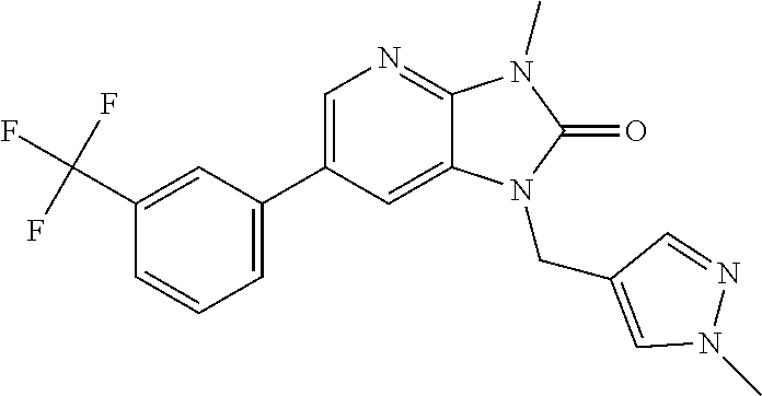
C1(C2=CC=CC(C(F)(F)F)=C2)=CN=C2C(=C1)N(CC1=CN(C)N=C1)C(=O)N2C
